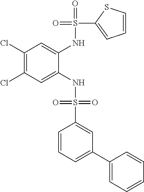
C1(Cl)=C(Cl)C=C(NS(=O)(=O)C2=CC(C3=CC=CC=C3)=CC=C2)C(NS(=O)(C2=CC=CS2)=O)=C1
